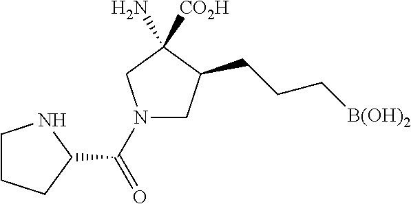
C1C(CCC[B(OH)2])C(N)([CO2H])CN1C(C1NCCC1)=O
